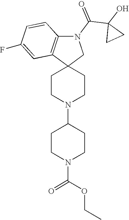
C1CN(C2CCN(C(=O)OCC)CC2)CCC12CN(C(C1(O)CC1)=O)C1=C2C=C(F)C=C1
